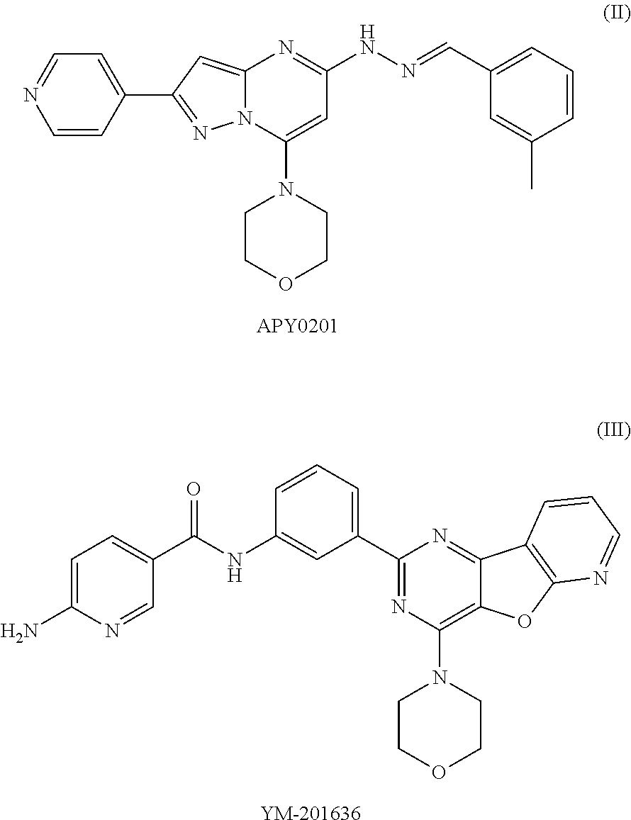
C12=CC(C3=CC=NC=C3)=NN1C(N1CCOCC1)=CC(NN=CC1=CC=CC(C)=C1)=N2.[APY0201].C1(C2=NC(N3CCOCC3)=C3C(=N2)C2=C(O3)N=CC=C2)=CC=CC(NC(C2=CC=C(N)N=C2)=O)=C1.[YM-201636]
